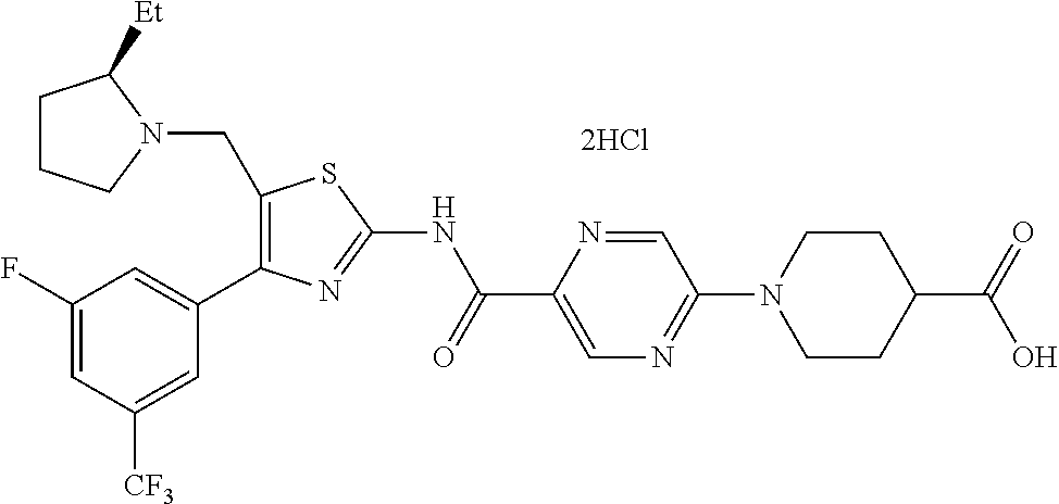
C1(CN2C([Et])CCC2)=C(C2=CC(F)=CC([CF3])=C2)N=C(NC(C2=CN=C(N3CCC(C(=O)O)CC3)C=N2)=O)S1
